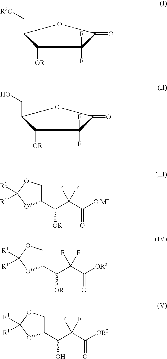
C1([OR])C(C[R3O])OC(=O)C1(F)F.C1([OR])C(CO)OC(=O)C1(F)F.C1(C(C(C([O-M+])=O)(F)F)[OR])COC([R1])([R1])O1.C1(C(C(C([OR2])=O)(F)F)[OR])COC([R1])([R1])O1.C1(C(C(C([OR2])=O)(F)F)O)COC([R1])([R1])O1
